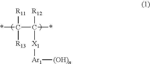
*C(C(*)([R12])[X1][Ar1][(OH)n])([R11])[R13]
